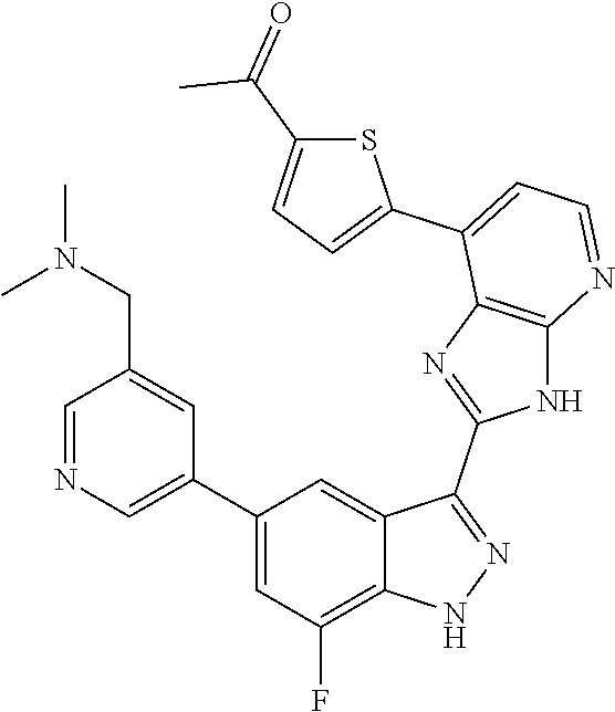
C1=NC=C(C2=CC(F)=C3C(=C2)C(C2=NC4=C(N2)N=CC=C4C2=CC=C(C(=O)C)S2)=NN3)C=C1CN(C)C
